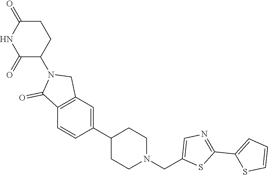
C1(C2=CC3=C(C=C2)C(=O)N(C2CCC(=O)NC2=O)C3)CCN(CC2=CN=C(C3=CC=CS3)S2)CC1
